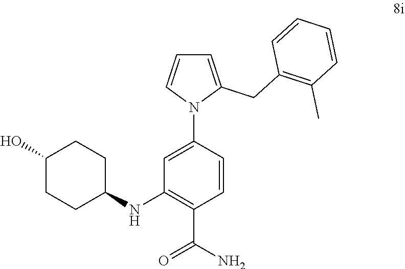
C1(O)CCC(NC2=C(C(N)=O)C=CC(N3C(CC4=C(C)C=CC=C4)=CC=C3)=C2)CC1
